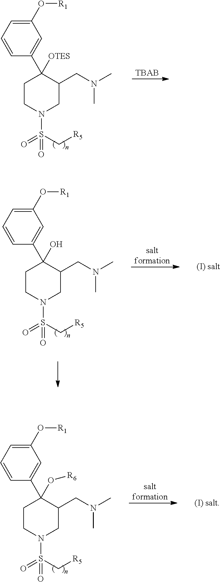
C1CN(S(=O)(C[R5])=O)CC(CN(C)C)C1(C1=CC(O[R1])=CC=C1)[OTES].[TBAB].C1CN(S(=O)(C[R5])=O)CC(CN(C)C)C1(C1=CC(O[R1])=CC=C1)O.[saltformation].C1CN(S(=O)(C[R5])=O)CC(CN(C)C)C1(C1=CC(O[R1])=CC=C1)O[R6].[saltformation]
